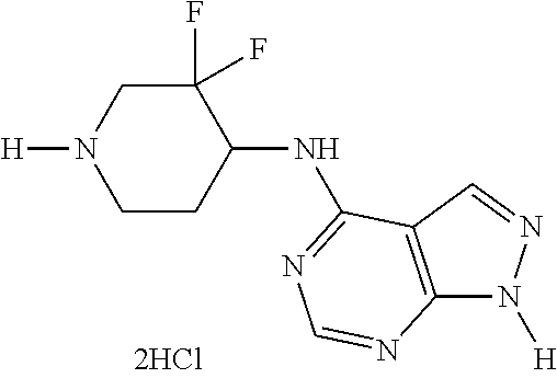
C1CC(NC2=NC=NC3=C2C=NN3[H])C(F)(F)CN1[H]
